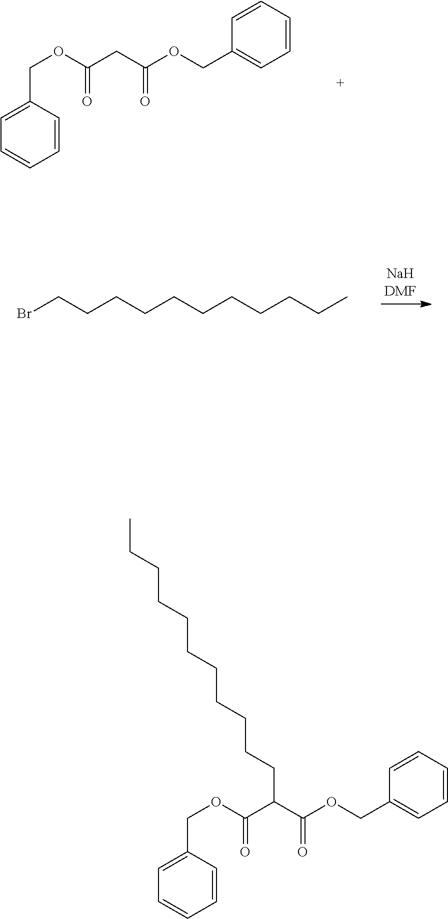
C1(COC(=O)CC(=O)OCC2=CC=CC=C2)=CC=CC=C1.C(CCCCCCCCCC)Br.C1(COC(=O)C(C(=O)OCC2=CC=CC=C2)CCCCCCCCCCC)=CC=CC=C1
